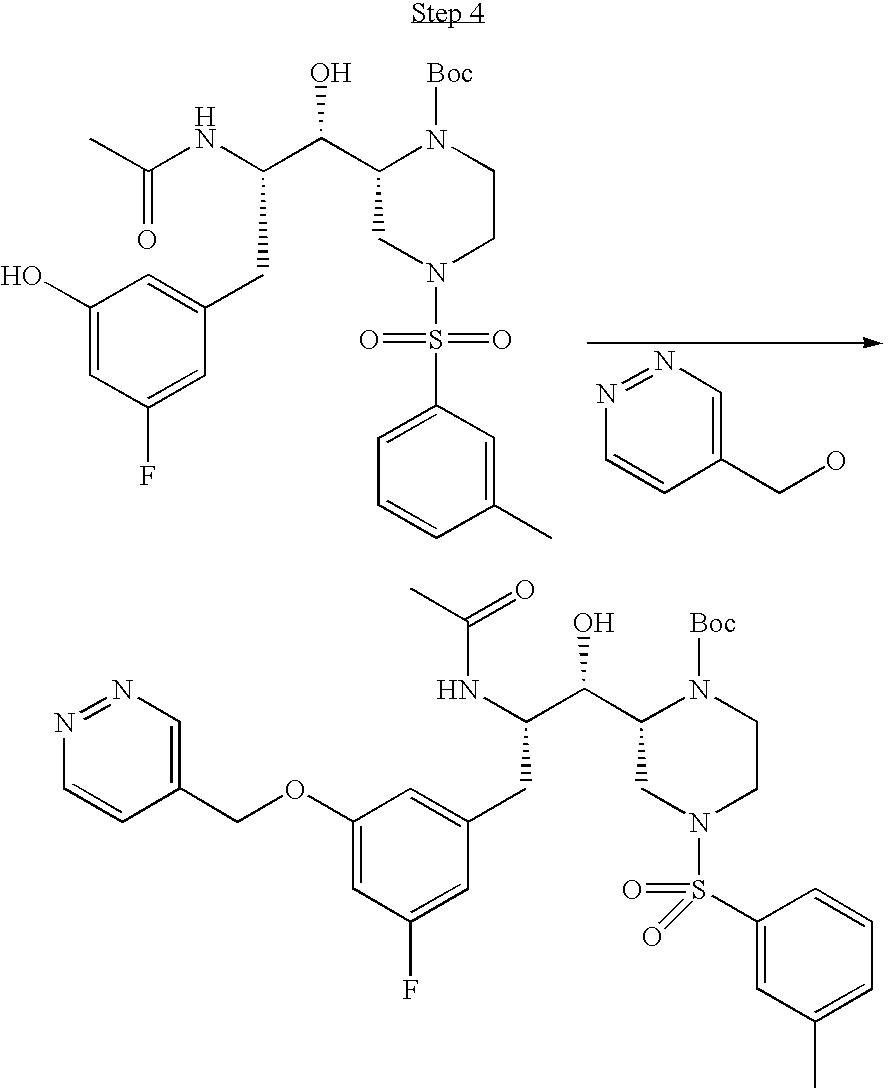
C1(C(O)C(CC2=CC(O)=CC(F)=C2)NC(C)=O)CN(S(C2=CC=CC(C)=C2)(=O)=O)CCN1[Boc].C1(CO)=CN=NC=C1.C1(C(O)C(NC(C)=O)CC2=CC(OCC3=CN=NC=C3)=CC(F)=C2)CN(S(=O)(=O)C2=CC(C)=CC=C2)CCN1[Boc]
